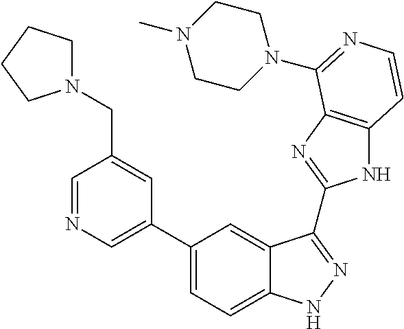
C1(C2=CN=CC(CN3CCCC3)=C2)=CC=C2C(=C1)C(C1=NC3=C(N1)C=CN=C3N1CCN(C)CC1)=NN2
